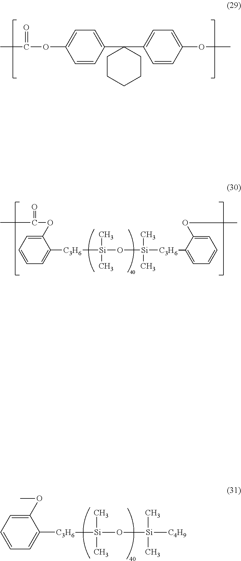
CC(=O)OC1=CC=C(C2(C3=CC=C(OC)C=C3)CCCCC2)C=C1.CC(=O)OC1=CC=CC=C1[C3H6][Si](C)(C)O[Si](C)(C)[C3H6]C1=CC=CC=C1OC.COC1=CC=CC=C1[C3H6][Si](C)(C)O[Si](C)(C)[C4H9]
